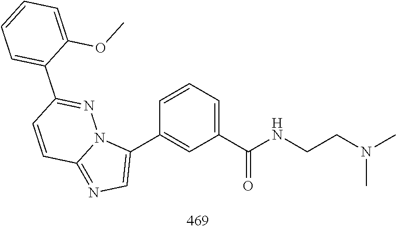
CN(CCNC(C1=CC=CC(C2=CN=C3C=CC(C4=CC=CC=C4OC)=NN32)=C1)=O)C
